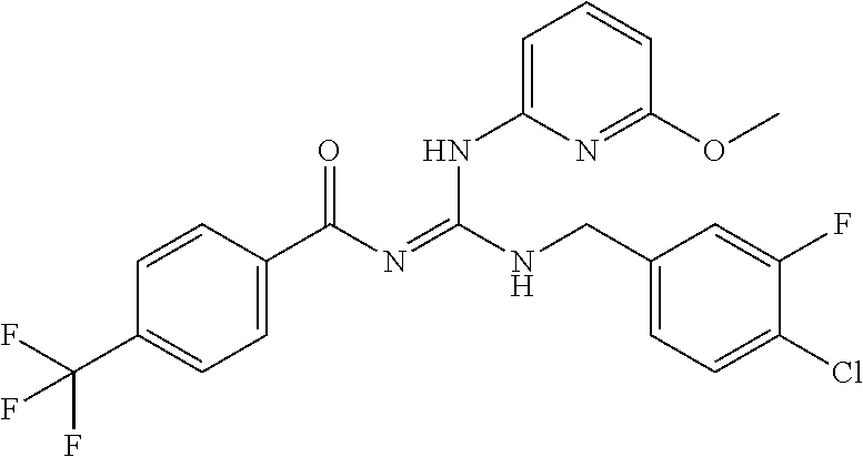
C1=CC(C(N=C(NCC2=CC=C(Cl)C(F)=C2)NC2=CC=CC(OC)=N2)=O)=CC=C1C(F)(F)F
